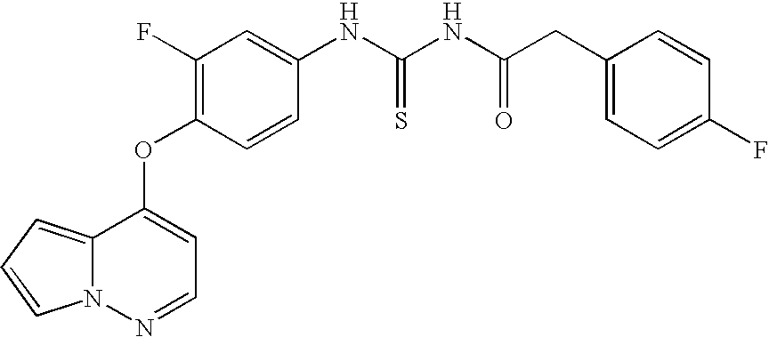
C1=C(NC(NC(CC2=CC=C(F)C=C2)=O)=S)C=CC(OC2=CC=NN3C2=CC=C3)=C1F
